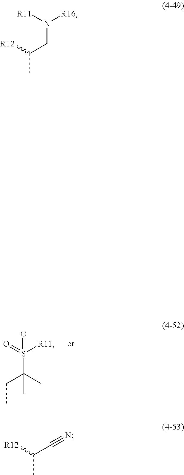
CCC(S(=O)([R11])=O)(C)C.CC(CN([R16])[R11])[R12].CC(C#N)[R12]
